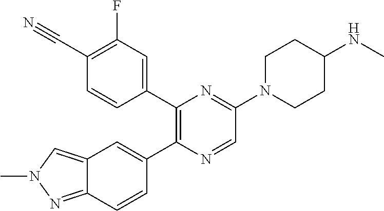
C1(C#N)=C(F)C=C(C2=C(C3=CC4=CN(C)N=C4C=C3)N=CC(N3CCC(NC)CC3)=N2)C=C1
